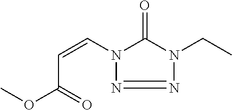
N1(C=CC(OC)=O)N=NN(CC)C1=O
